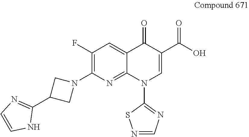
C1(F)=C(N2CC(C3=NC=CN3)C2)N=C2C(=C1)C(=O)C(C(O)=O)=CN2C1=NC=NS1
